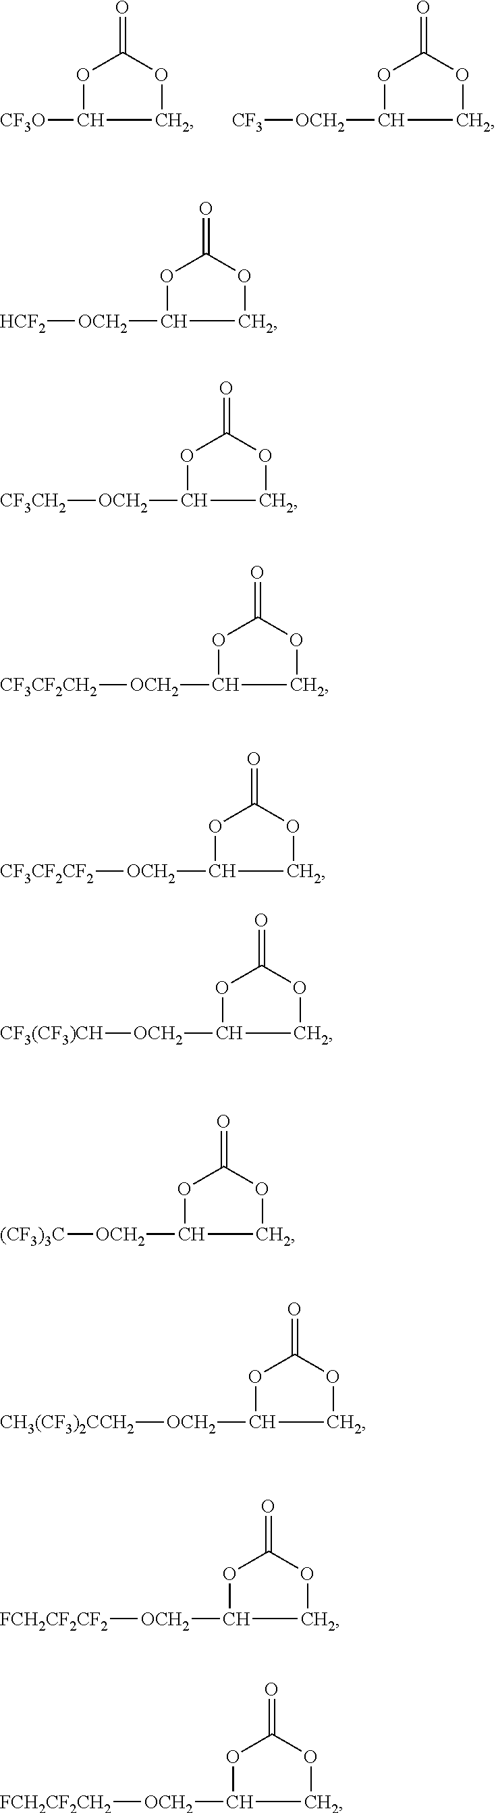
O=C1OC([CF3O])CO1.O=C1OC([OCH2][CF3])CO1.O=C1OC([OCH2][HCF2])CO1.O=C1OC([OCH2][CF3CH2])CO1.O=C1OC([OCH2][CF3CF2CH2])CO1.O=C1OC([OCH2][CF3CF2CF2])CO1.O=C1OC([OCH2][CF3(CF3)CH])CO1.O=C1OC([OCH2][(CF3)3C])CO1.O=C1OC([OCH2][CH3(CF3)2CCH2])CO1.O=C1OC([OCH2][FCH2CF2CF2])CO1.O=C1OC([OCH2][FCH2CF2CH2])CO1
